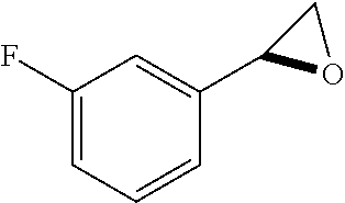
C1(F)=CC=CC(C2OC2)=C1
